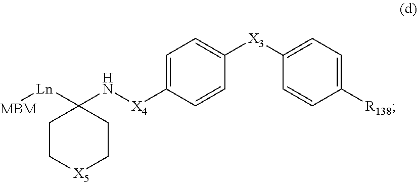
C1C[X5]CCC1([Ln][MBM])N[X4]C1=CC=C([X3]C2=CC=C([R138])C=C2)C=C1
